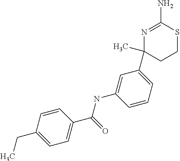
N1=C(N)SCCC1(C1=CC=CC(NC(=O)C2=CC=C(CC)C=C2)=C1)C
